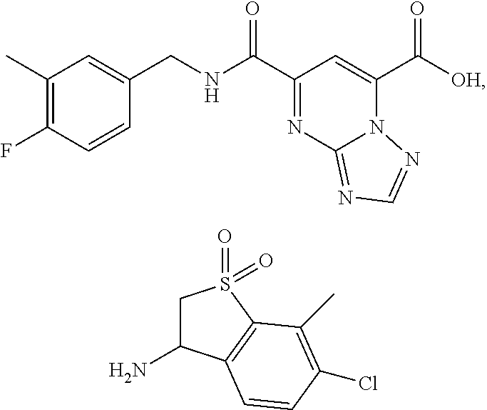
C1(C)=C(F)C=CC(CNC(C2=NC3=NC=NN3C(C([OH])=O)=C2)=O)=C1.C1C(N)C2=C(S1(=O)=O)C(C)=C(Cl)C=C2
